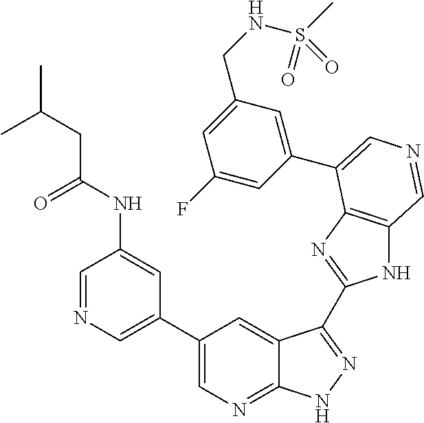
C1(C2=CN=CC(NC(CC(C)C)=O)=C2)=CN=C2C(=C1)C(C1=NC3=C(N1)C=NC=C3C1=CC(CNS(C)(=O)=O)=CC(F)=C1)=NN2
